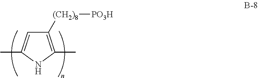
C1([(CH2)8][PO3H])=C(C)NC(C)=C1
